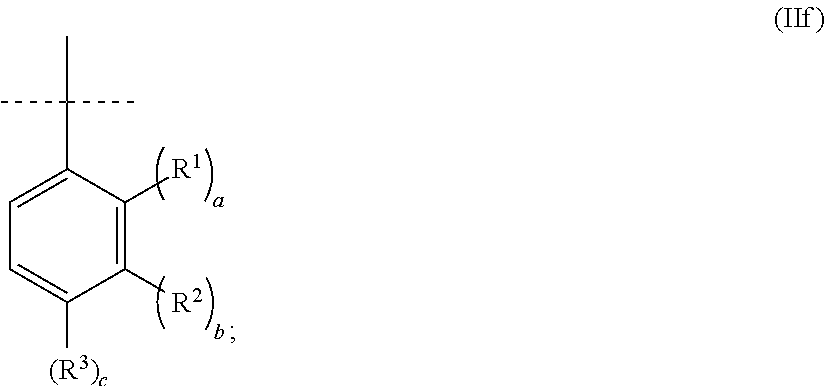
C1([R2])=C([R1])C(C(C)(C)C)=CC=C1[(R3)c]
